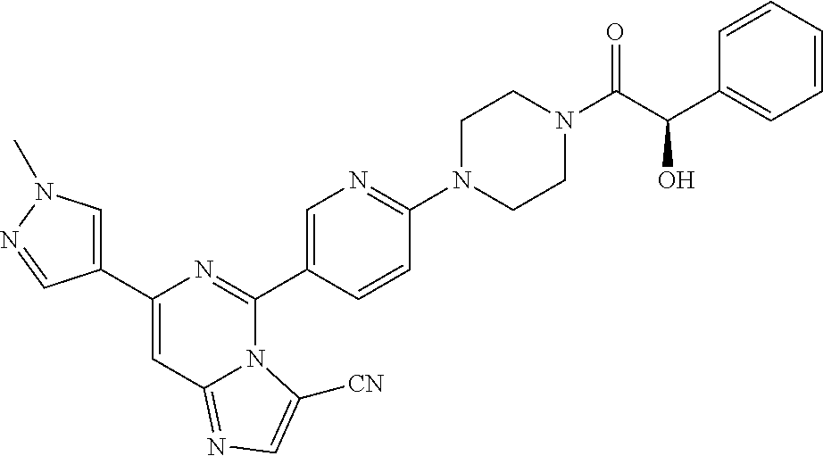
C1(C2=CN(C)N=C2)=CC2=NC=C([CN])N2C(C2=CN=C(N3CCN(C(C(O)C4=CC=CC=C4)=O)CC3)C=C2)=N1
